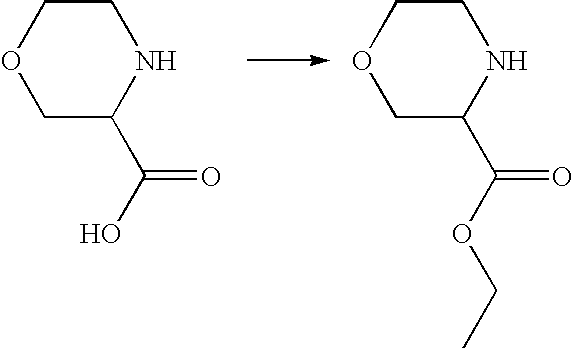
O1CC(C(O)=O)NCC1.O1CC(C(OCC)=O)NCC1
